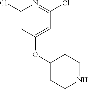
C1(Cl)=CC(OC2CCNCC2)=CC(Cl)=N1
